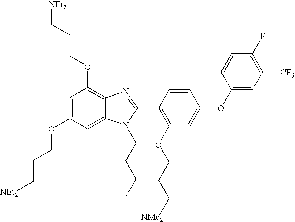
C1=C(OCCC[NEt2])C=C2C(=C1OCCC[NEt2])N=C(C1=C(OCCC[NMe2])C=C(OC3=CC([CF3])=C(F)C=C3)C=C1)N2CCCC
